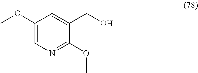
C1(OC)=CN=C(OC)C(CO)=C1
